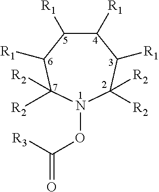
O(C(=O)[R3])N1C([R2])([R2])C([R1])C([R1])C([R1])C([R1])C1([R2])[R2]
